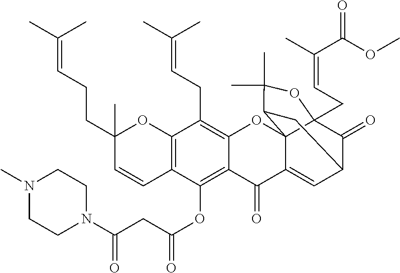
C12=C(C(OC(CC(N3CCN(C)CC3)=O)=O)=C3C(=C1CC=C(C)C)OC14C(=CC5C(=O)C1(CC=C(C(=O)OC)C)OC(C)(C)C4C5)C3=O)C=CC(CCC=C(C)C)(C)O2
